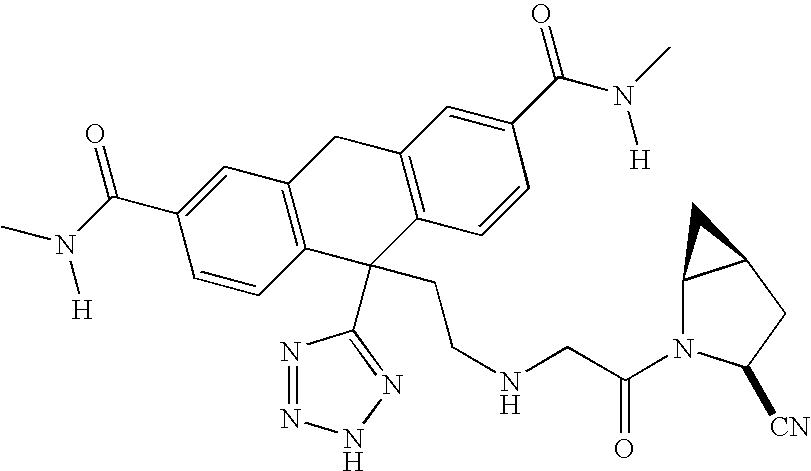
N1=NNN=C1C1(CCNCC(=O)N2C3C(CC2[CN])C3)C2=C(CC3=C1C=CC(C(N([H])C)=O)=C3)C=C(C(N(C)[H])=O)C=C2
